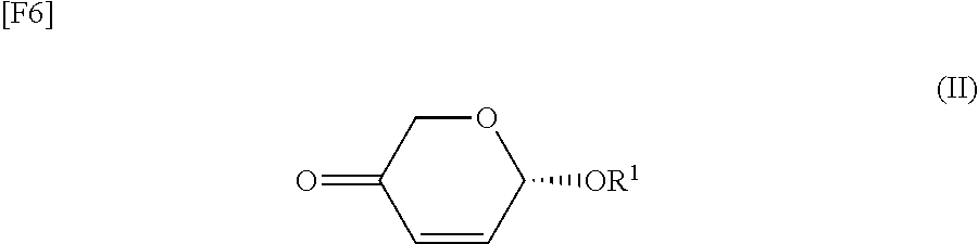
C1(=O)C=CC([OR1])OC1.[[F6]]
